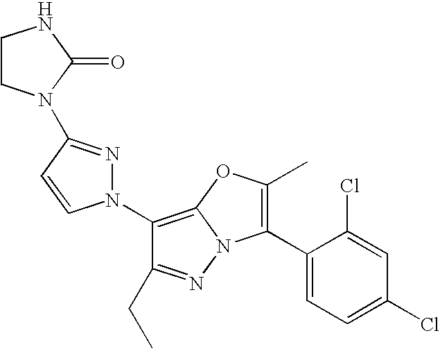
C1(N2N=C(N3CCNC3=O)C=C2)=C2N(N=C1CC)C(C1=CC=C(Cl)C=C1Cl)=C(C)O2
